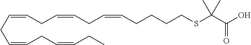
C(=CCC=CCC=CCC)CC=CCC=CCCCCSC(C)(C(=O)O)C
